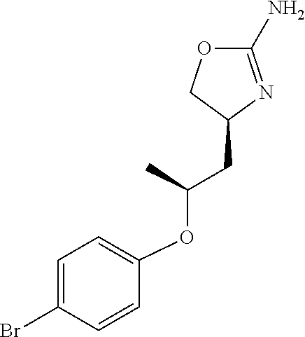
C1(N)=NC(CC(OC2=CC=C(Br)C=C2)C)CO1
